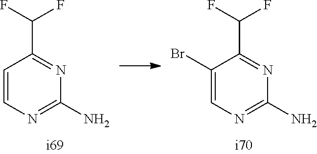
C1=CN=C(N)N=C1C(F)F.C1(Br)=CN=C(N)N=C1C(F)F
